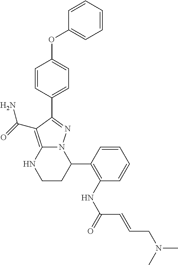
C1(C2N3C(=C(C(=O)N)C(C4=CC=C(OC5=CC=CC=C5)C=C4)=N3)NCC2)=C(NC(=O)C=CCN(C)C)C=CC=C1
